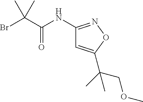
BrC(C(NC1=NOC(C(C)(COC)C)=C1)=O)(C)C
